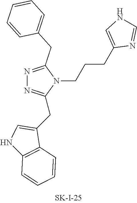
N1=C(CC2=CC=CC=C2)N(CCCC2=CNC=N2)C(CC2=CNC3=C2C=CC=C3)=N1
